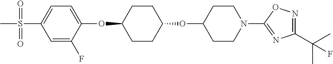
C1=C(F)C(OC2CCC(OC3CCN(C4=NC(C(C)(C)F)=NO4)CC3)CC2)=CC=C1S(C)(=O)=O
